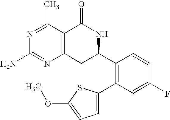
C12=C(C(C)=NC(N)=N1)C(=O)NC(C1=C(C3=CC=C(OC)S3)C=C(F)C=C1)C2
